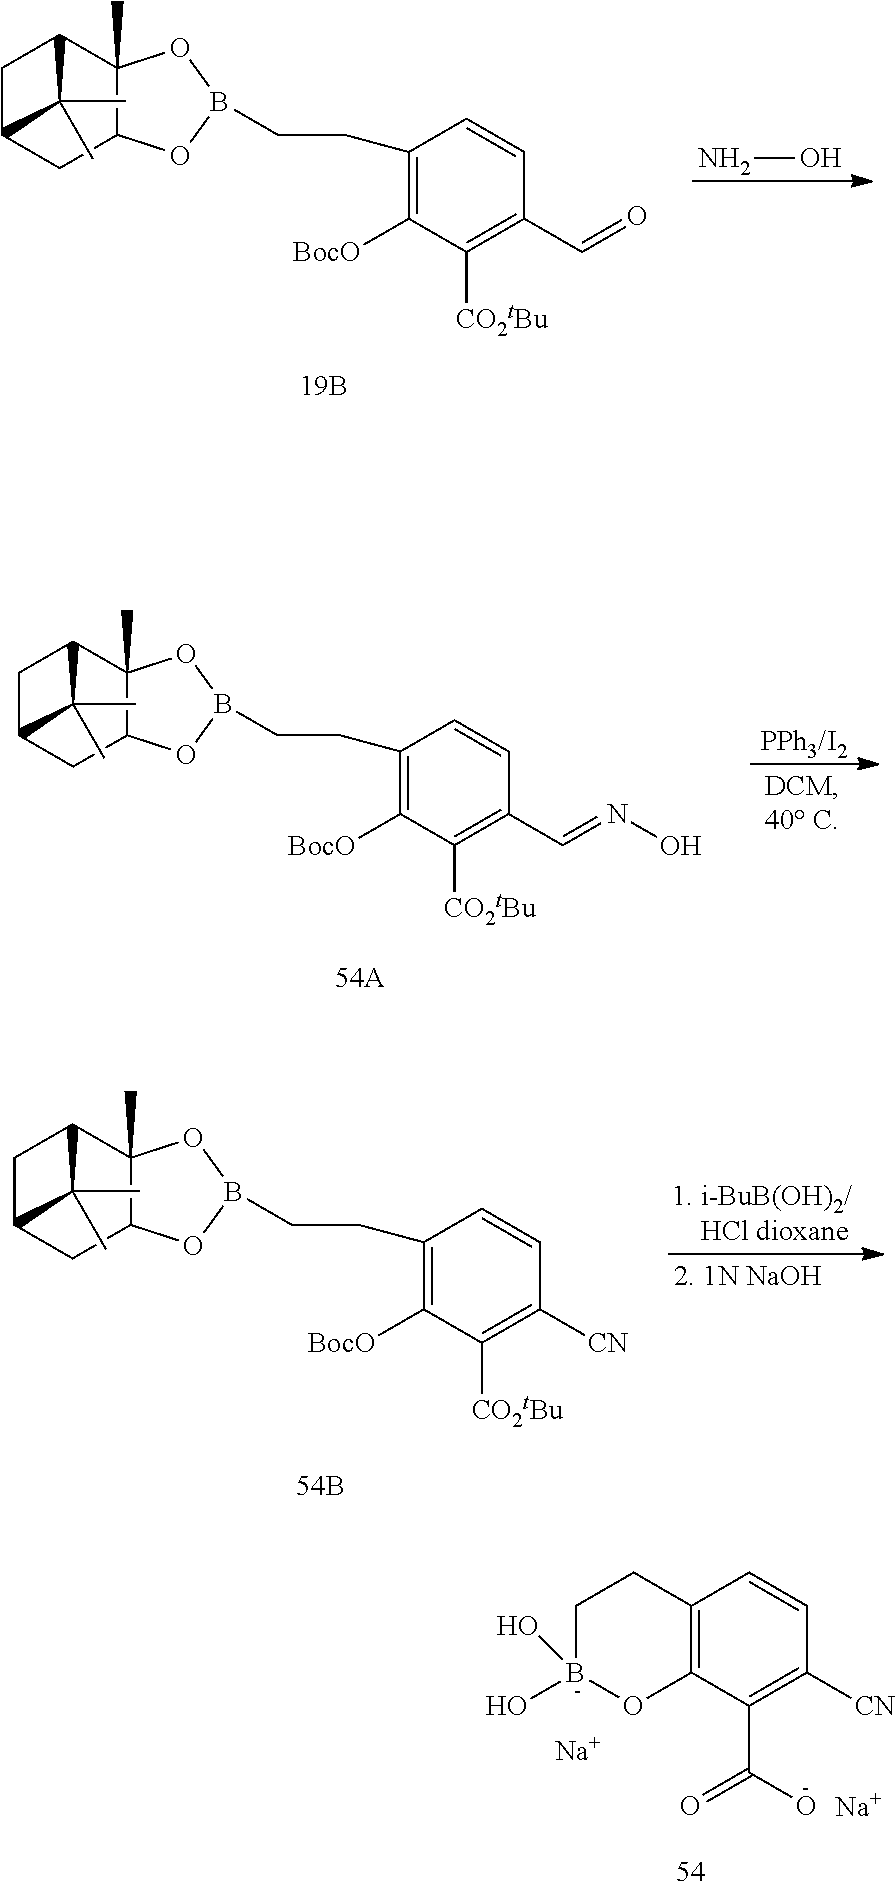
C1C2CC3C(C)(C1C2(C)C)OB(CCC1=C([BocO])C([CO2tBu])=C(C=O)C=C1)O3.NO.C1C2CC3C(C)(C1C2(C)C)OB(CCC1=C([BocO])C([CO2tBu])=C(C=NO)C=C1)O3.C1C2CC3C(C)(C1C2(C)C)OB(CCC1=C([BocO])C([CO2tBu])=C([CN])C=C1)O3.C12=C(C(C(O)=O)=C([CN])C=C1)OB(O)(O)CC2.[Na].[Na]
